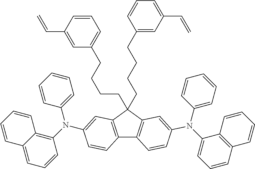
C12=C(C=C(N(C3=CC=CC=C3)C3=C4C(=CC=C3)C=CC=C4)C=C1)C(CCCCC1=CC(C=C)=CC=C1)(CCCCC1=CC=CC(C=C)=C1)C1=C2C=CC(N(C2=CC=CC=C2)C2=CC=CC3=C2C=CC=C3)=C1
